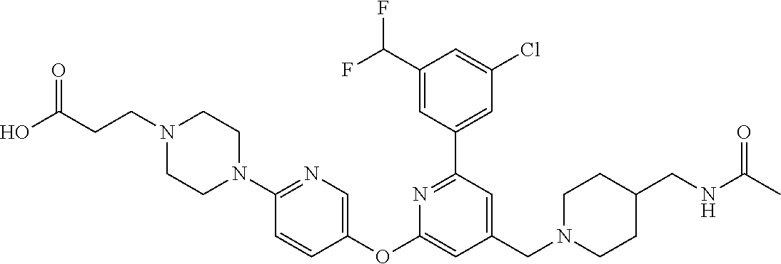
C1(C(F)F)=CC(C2=NC(OC3=CN=C(N4CCN(CCC(O)=O)CC4)C=C3)=CC(CN3CCC(CNC(C)=O)CC3)=C2)=CC(Cl)=C1
